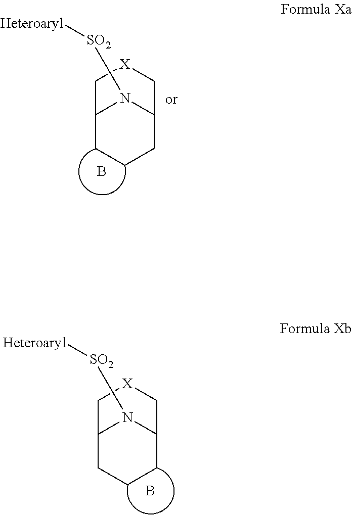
[Heteroaryl][SO2]N1C2CCCC1C[X]C2.B.[Heteroaryl][SO2]N1C2CCCC1C[X]C2.B
